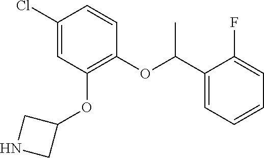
C(OC1=C(OC2CNC2)C=C(Cl)C=C1)(C1=CC=CC=C1F)C
